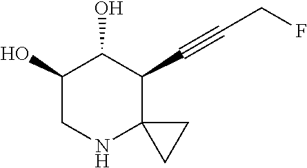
C1(O)CNC2(C(C#CCF)C1O)CC2
